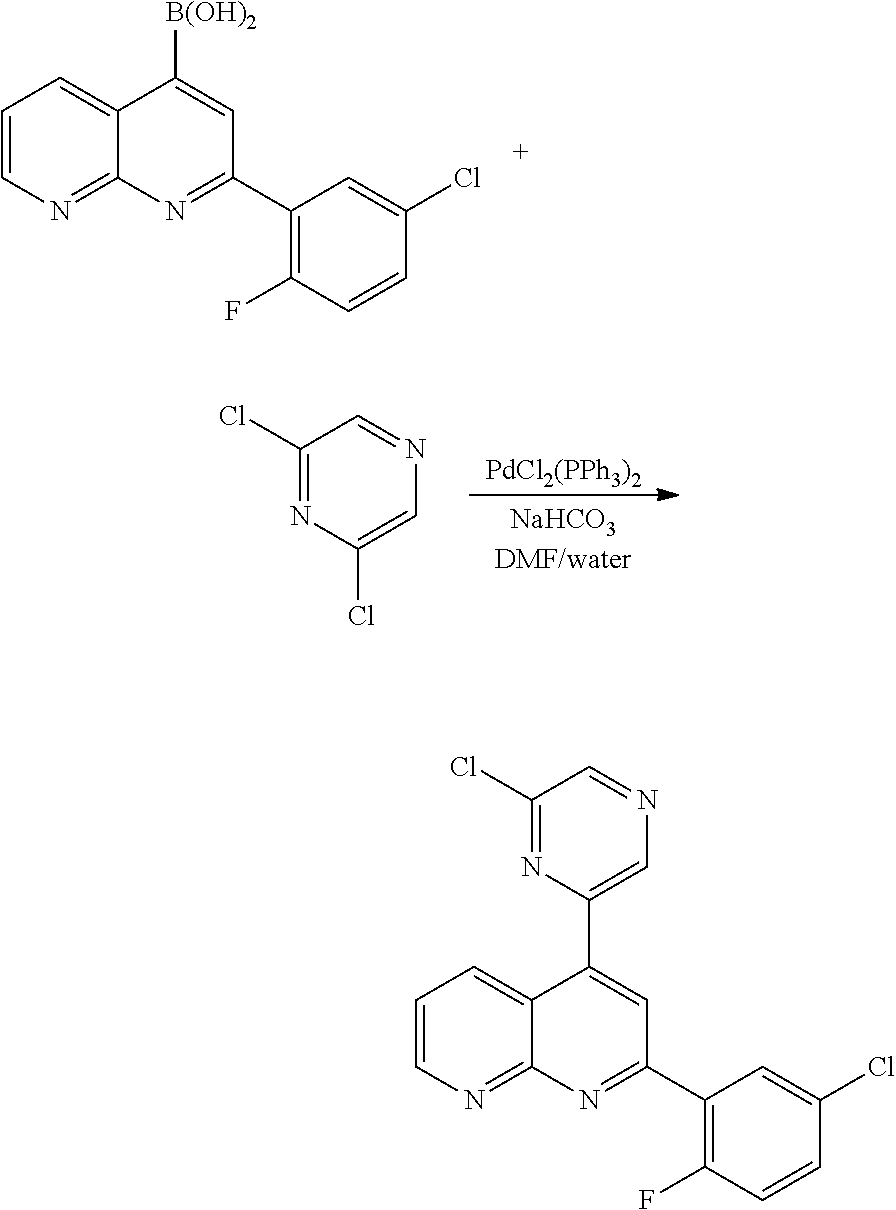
C1=CN=C2C(=C1)C([B(OH)2])=CC(C1=C(F)C=CC(Cl)=C1)=N2.C1(Cl)=NC(Cl)=CN=C1.[PdCl2(PPh3)2].C1=CN=C2C(=C1)C(C1=CN=CC(Cl)=N1)=CC(C1=C(F)C=CC(Cl)=C1)=N2
